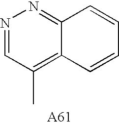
N1=CC(C)=C2C(=N1)C=CC=C2
